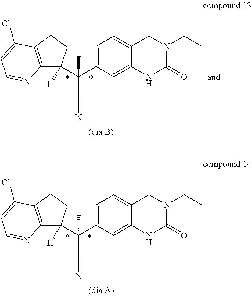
C12=C(CCC1(C(C1=CC=C3C(=C1)NC(=O)N(CC)C3)(C)C#N)[H])C(Cl)=CC=N2.C12=C(CCC1(C(C1=CC=C3C(=C1)NC(=O)N(CC)C3)(C)C#N)[H])C(Cl)=CC=N2
